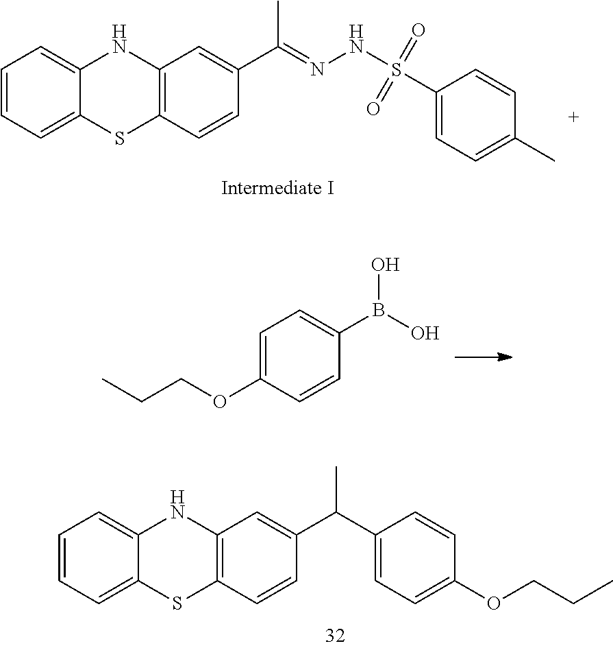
C1=CC=C2C(=C1)NC1=C(S2)C=CC(C(=NNS(C2=CC=C(C)C=C2)(=O)=O)C)=C1.C1=C(OCCC)C=CC(B(O)O)=C1.C1=CC=C2C(=C1)NC1=C(S2)C=CC(C(C)C2=CC=C(OCCC)C=C2)=C1
